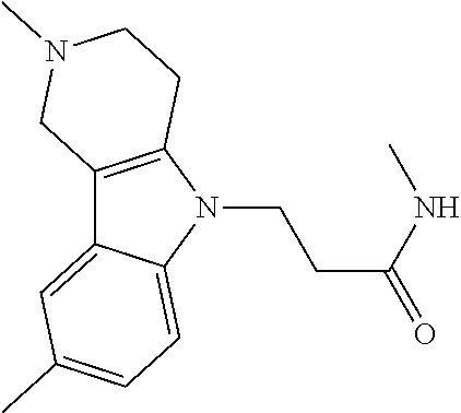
C12=C(N(CCC(=O)NC)C3=CC=C(C)C=C13)CCN(C)C2
